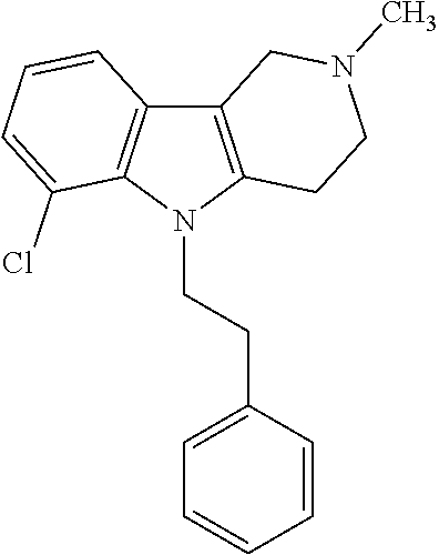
C12=C(N(CCC3=CC=CC=C3)C3=C1C=CC=C3Cl)CCN(C)C2
